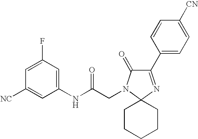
C1(NC(CN2C(=O)C(C3=CC=C([CN])C=C3)=NC23CCCCC3)=O)=CC(F)=CC([NC])=C1
